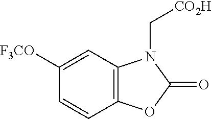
C1=CC2=C(C=C1[F3CO])N(C[CO2H])C(=O)O2
